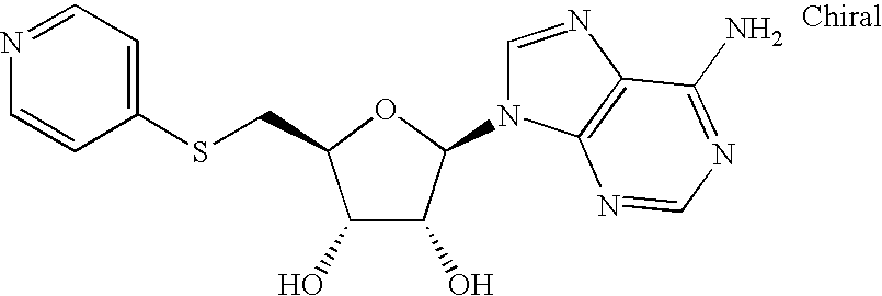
C1(O)C(O)C(N2C=NC3=C2N=CN=C3N)OC1CSC1=CC=NC=C1
